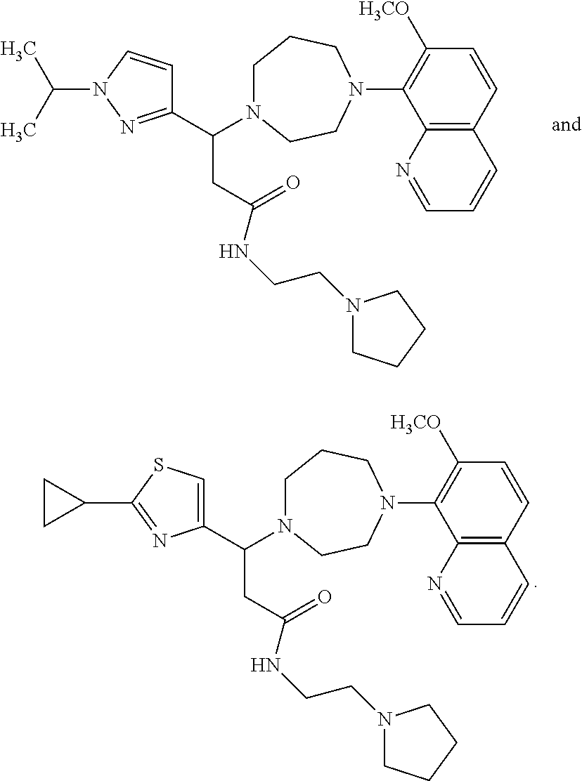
C(N1N=C(C(N2CCCN(C3=C([H3CO])C=CC4=C3N=CC=C4)CC2)CC(=O)NCCN2CCCC2)C=C1)(C)C.C1(C2=NC(C(N3CCCN(C4=C([H3CO])C=CC5=C4N=CC=C5)CC3)CC(=O)NCCN3CCCC3)=CS2)CC1
